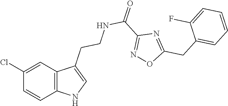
C12=C(C=C(Cl)C=C1)C(CCNC(C1=NOC(CC3=CC=CC=C3F)=N1)=O)=CN2
